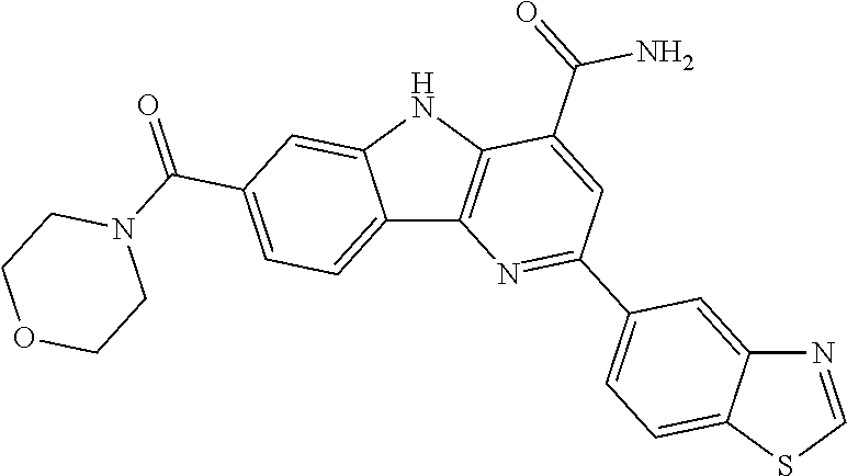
C12=CC=C(C(=O)N3CCOCC3)C=C1NC1=C2N=C(C2=CC=C3C(=C2)N=CS3)C=C1C(=O)N
